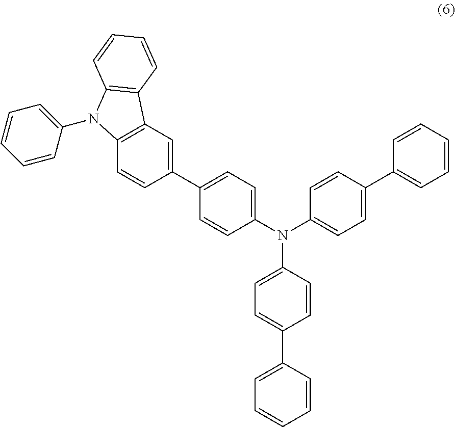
C1(C2=CC=C(N(C3=CC=C(C4=CC=CC=C4)C=C3)C3=CC=C(C4=CC=CC=C4)C=C3)C=C2)=CC2=C(C=C1)N(C1=CC=CC=C1)C1=C2C=CC=C1
